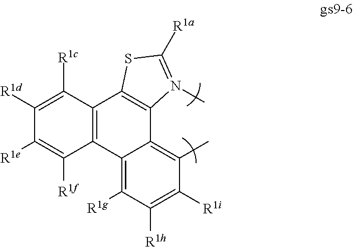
C12=C(C3=C([R1g])C([R1h])=C([R1i])C(C)=C3C3=C1SC([R1a])=N3C)C([R1f])=C([R1e])C([R1d])=C2[R1c]
